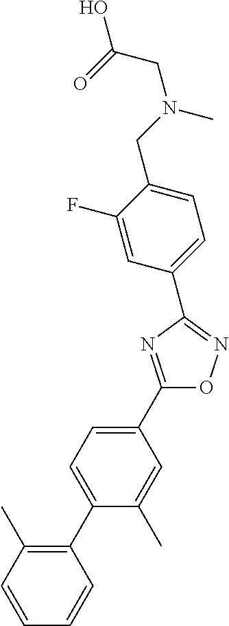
C1(C2=CC=C(C3=C(C)C=CC=C3)C(C)=C2)=NC(C2=CC=C(CN(CC(O)=O)C)C(F)=C2)=NO1
